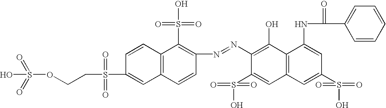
C1(N=NC2=C(S(O)(=O)=O)C3=C(C=C2)C=C(S(CCOS(=O)(=O)O)(=O)=O)C=C3)=C(O)C2=C(C=C1S(O)(=O)=O)C=C(S(O)(=O)=O)C=C2NC(C1=CC=CC=C1)=O
